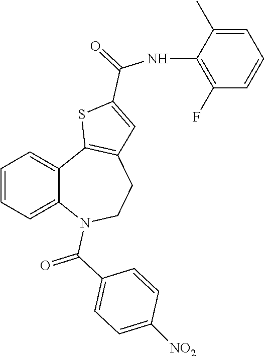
C1=CC=C2C(=C1)C1=C(CCN2C(C2=CC=C([NO2])C=C2)=O)C=C(C(=O)NC2=C(F)C=CC=C2C)S1
